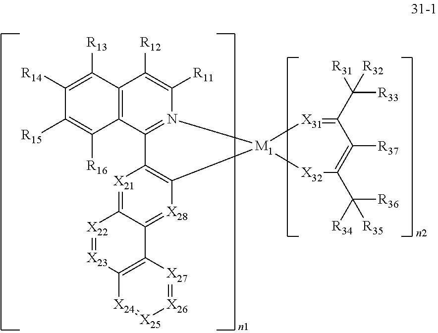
[X21]1=C2C(=[X28]C3=C1C1=N(C([R11])=C([R12])C4=C1C([R16])=C([R15])C([R14])=C4[R13])[M1]31[X32]C(C([R34])([R36])[R35])=C([R37])C(C([R31])([R33])[R32])=[X31]1)C1=C([X23]=[X22]2)[X24]=[X25][X26]=[X27]1
